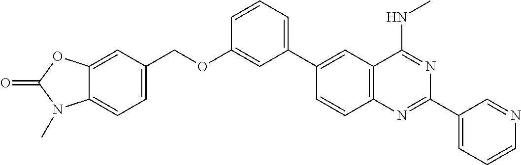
C1(C2=CC3=C(C=C2)N=C(C2=CC=CN=C2)N=C3NC)=CC=CC(OCC2=CC=C3C(=C2)OC(=O)N3C)=C1
